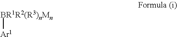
[BR1R2(R3)nMn][Ar1]
